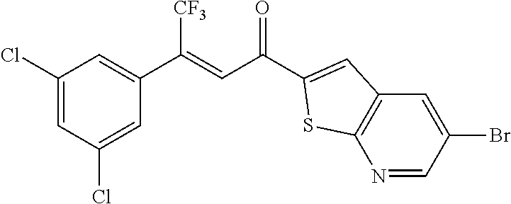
C1(Cl)=CC(Cl)=CC(C(=CC(=O)C2=CC3=C(N=CC(Br)=C3)S2)[CF3])=C1
